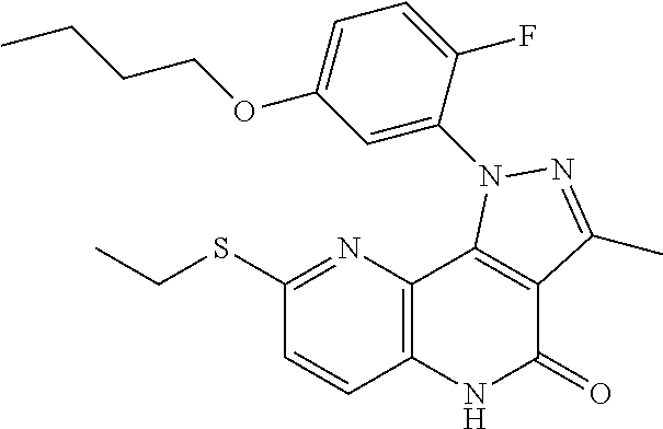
S(C1=NC2=C(C=C1)NC(=O)C1=C2N(C2=CC(OCCCC)=CC=C2F)N=C1C)CC
